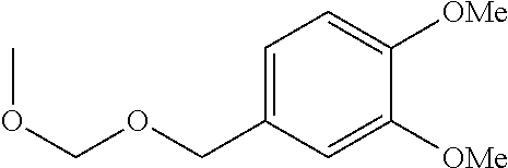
C1=C(COCOC)C=C([OMe])C([OMe])=C1
